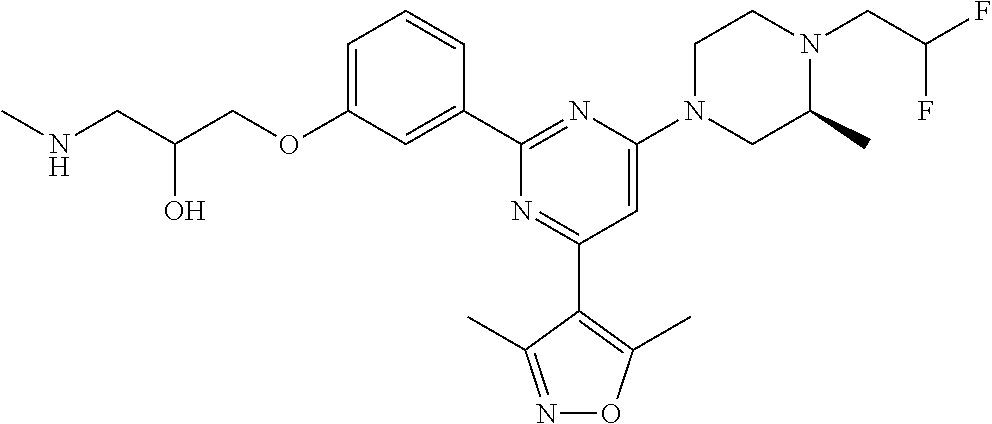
C1=C(OCC(CNC)O)C=C(C2=NC(N3CCN(CC(F)F)C(C)C3)=CC(C3=C(C)ON=C3C)=N2)C=C1
